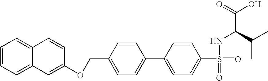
C12=CC=CC=C1C=C(OCC1=CC=C(C3=CC=C(S(=O)(=O)NC(C(C)C)C(O)=O)C=C3)C=C1)C=C2
